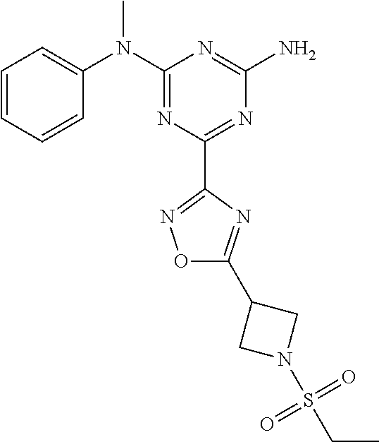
C1=CC=CC(N(C2=NC(C3=NOC(C4CN(S(CC)(=O)=O)C4)=N3)=NC(N)=N2)C)=C1
